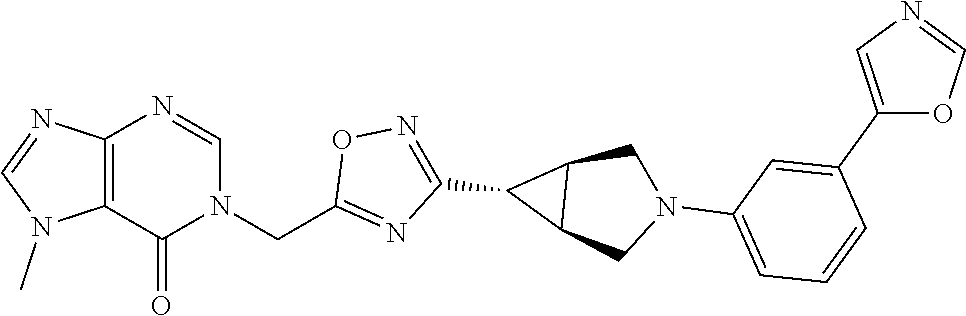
C12=C(N=CN(CC3=NC(C4C5C4CN(C4=CC=CC(C6=CN=CO6)=C4)C5)=NO3)C1=O)N=CN2C
